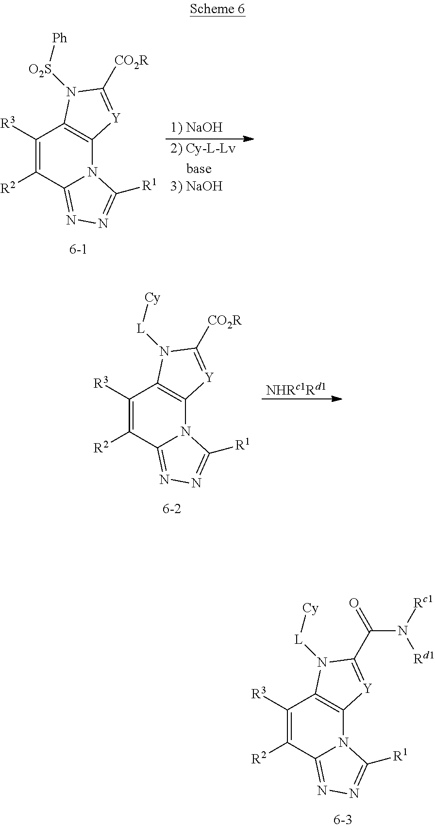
[NHRc1Rd1].C1([R3])=C([R2])C2=NN=C([R1])N2C2=C1N([L][Cy])C([CO2R])=[Y]2.C1([R3])=C([R2])C2=NN=C([R1])N2C2=C1N([L][Cy])C(C(N([Rd1])[Rc1])=O)=[Y]2.C1([R3])=C([R2])C2=NN=C([R1])N2C2=C1N([O2S][Ph])C([CO2R])=[Y]2.[3) NaOH].[2) Cy-L-Lv].[1) NaOH]
